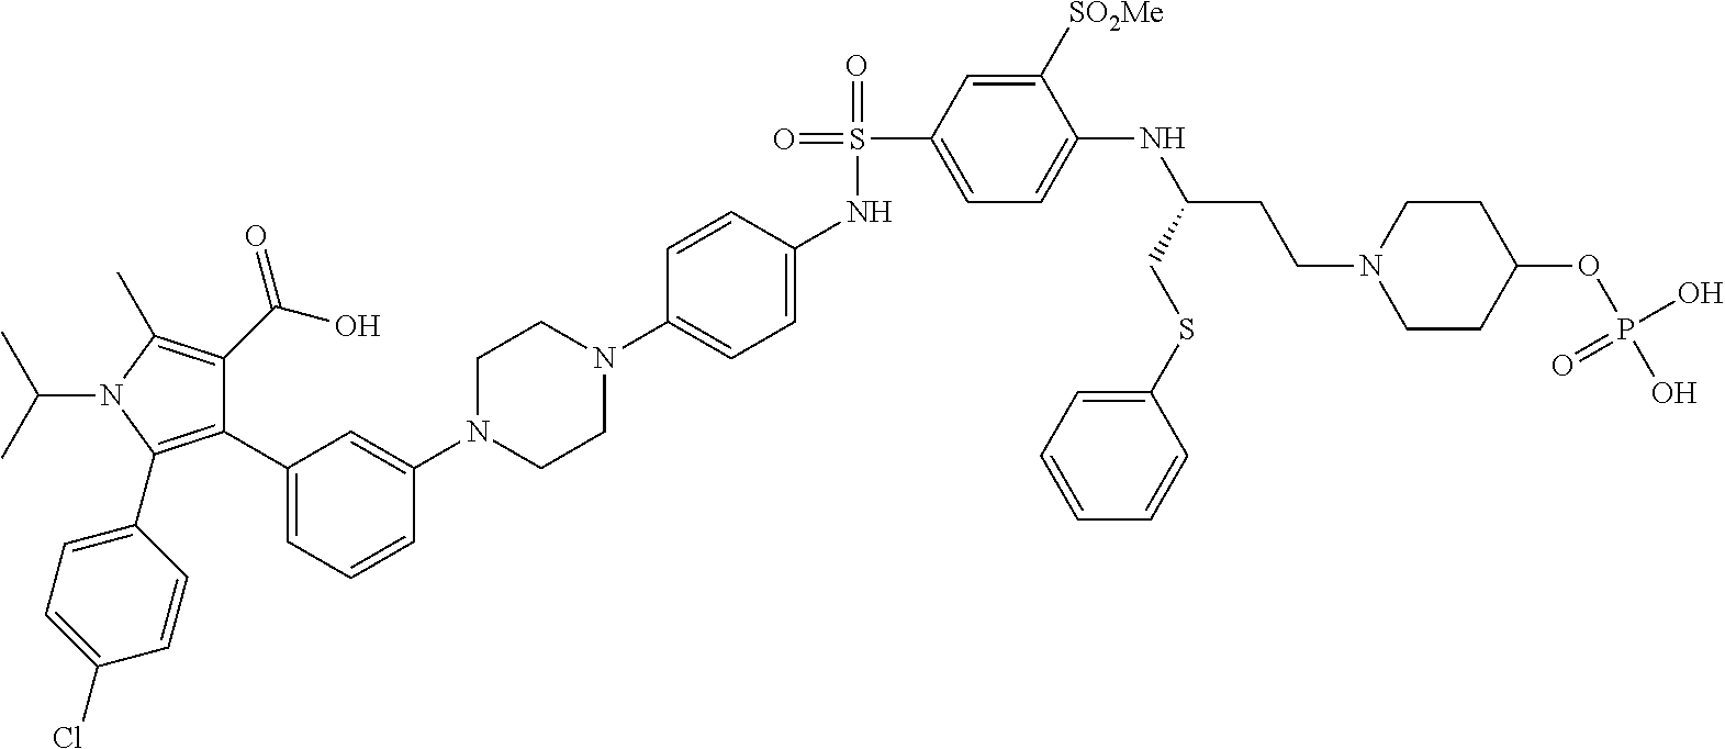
C1(C2=CC=CC(N3CCN(C4=CC=C(NS(=O)(C5=CC=C(NC(CCN6CCC(OP(O)(O)=O)CC6)CSC6=CC=CC=C6)C([SO2Me])=C5)=O)C=C4)CC3)=C2)=C(C2=CC=C(Cl)C=C2)N(C(C)C)C(C)=C1C(O)=O
